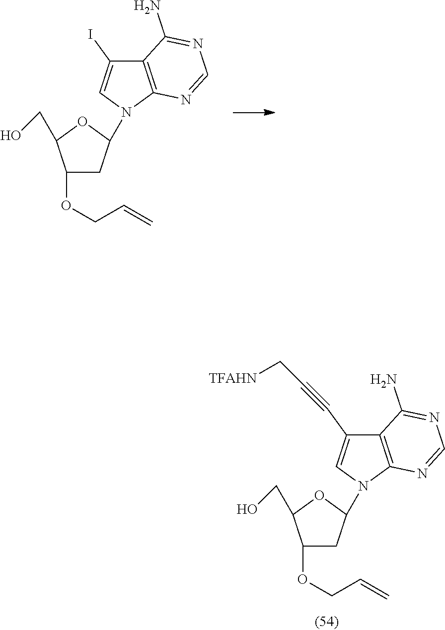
C1(OCC=C)CC(N2C=C(I)C3=C2N=CN=C3N)OC1CO.C1(OCC=C)CC(N2C=C(C#CC[TFAHN])C3=C2N=CN=C3N)OC1CO
